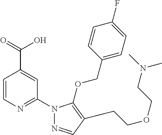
C1=CN=C(N2N=CC(CCOCCN(C)C)=C2OCC2=CC=C(F)C=C2)C=C1C(=O)O
